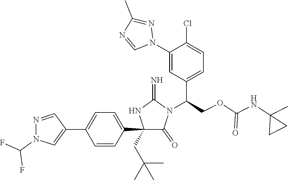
C1(C2=CC=C(C3=CN(C(F)F)N=C3)C=C2)(CC(C)(C)C)C(=O)N(C(COC(NC2(C)CC2)=O)C2=CC=C(Cl)C(N3N=C(C)N=C3)=C2)C(=N)N1
